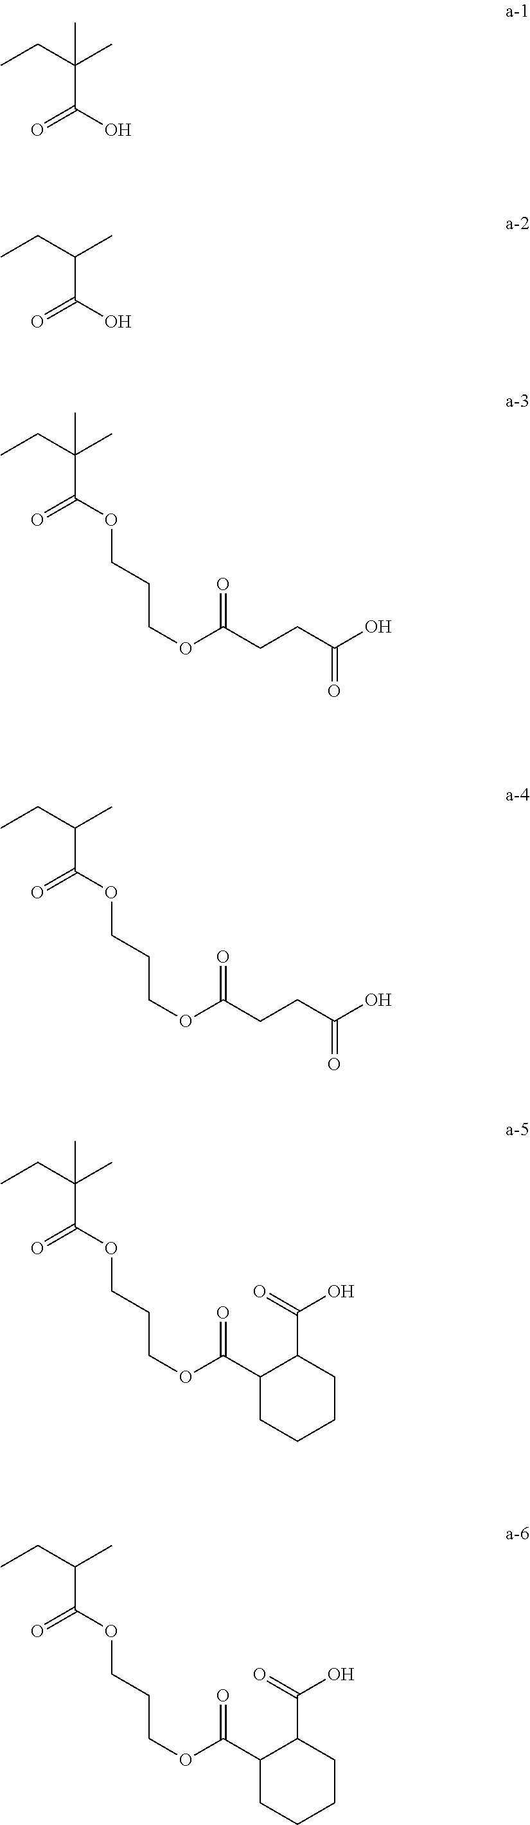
C(C(O)=O)(CC)(C)C.C(C(O)=O)(CC)C.C(C(OCCCOC(CCC(O)=O)=O)=O)(CC)(C)C.C(C(OCCCOC(CCC(O)=O)=O)=O)(CC)C.C(C(OCCCOC(C1CCCCC1C(=O)O)=O)=O)(CC)(C)C.C(C(OCCCOC(C1CCCCC1C(=O)O)=O)=O)(CC)C
